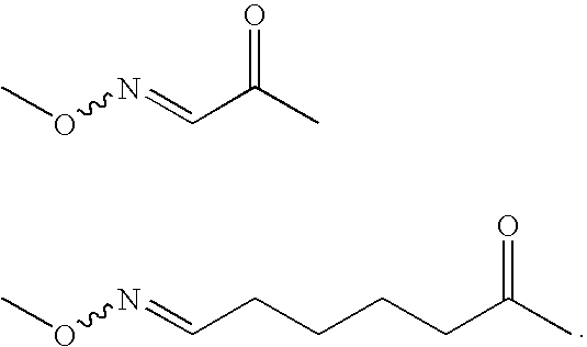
CON=CCCCCC(C)=O.CON=CC(C)=O
